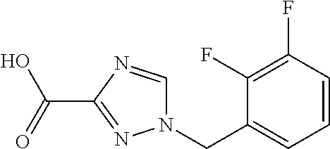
C1=CC=C(CN2C=NC(C(O)=O)=N2)C(F)=C1F
